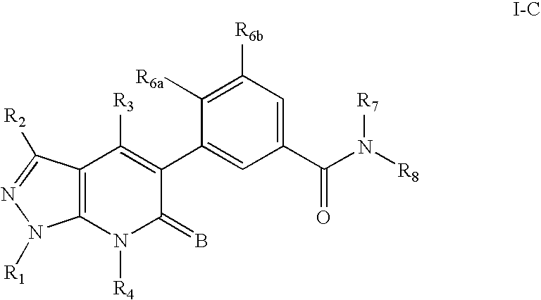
C12=C(C([R2])=NN1[R1])C([R3])=C(C1=CC(C(=O)N([R7])[R8])=CC([R6b])=C1[R6a])C(=B)N2[R4]
